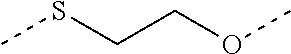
CSCCOC
